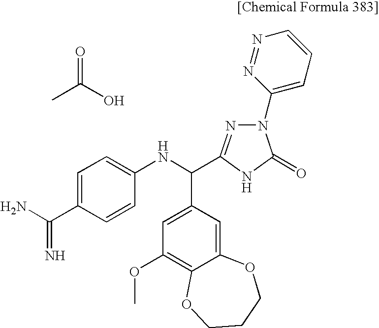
CC(O)=O.C1=C(C(N)=N)C=CC(NC(C2=CC(OC)=C3C(=C2)OCCCO3)C2=NN(C3=CC=CN=N3)C(=O)N2)=C1
